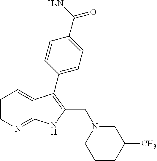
C1=CN=C2C(=C1)C(C1=CC=C(C(N)=O)C=C1)=C(CN1CCCC(C)C1)N2
